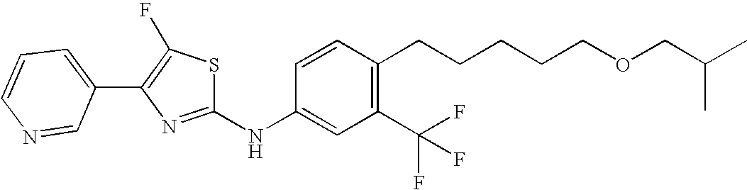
C1=CC=C(C2=C(F)SC(NC3=CC(C(F)(F)F)=C(CCCCCOCC(C)C)C=C3)=N2)C=N1
